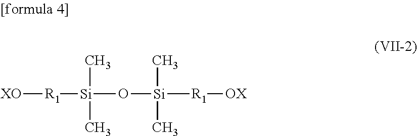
[XO][R1][Si](O[Si]([R1][OX])(C)C)(C)C
